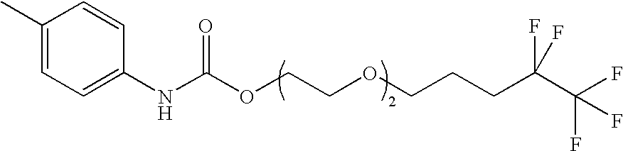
C1(C)=CC=C(NC(OCCOCCCC(F)(C(F)(F)F)F)=O)C=C1
